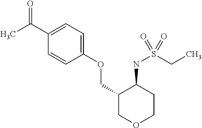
C(C1=CC=C(OCC2COCCC2NS(CC)(=O)=O)C=C1)(C)=O
